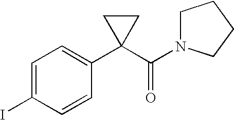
C1=C(I)C=CC(C2(C(N3CCCC3)=O)CC2)=C1
